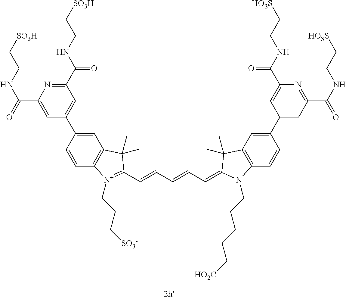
C1=C(C2=CC(C(NCC[SO3H])=O)=NC(C(NCC[SO3H])=O)=C2)C=CC2=C1C(C)(C)C(C=CC=CC=C1N(CCCCC[HO2C])C3=C(C=C(C4=CC(C(NCC[HO3S])=O)=NC(C(NCC[HO3S])=O)=C4)C=C3)C1(C)C)=[N+]2CCC[SO3-]
